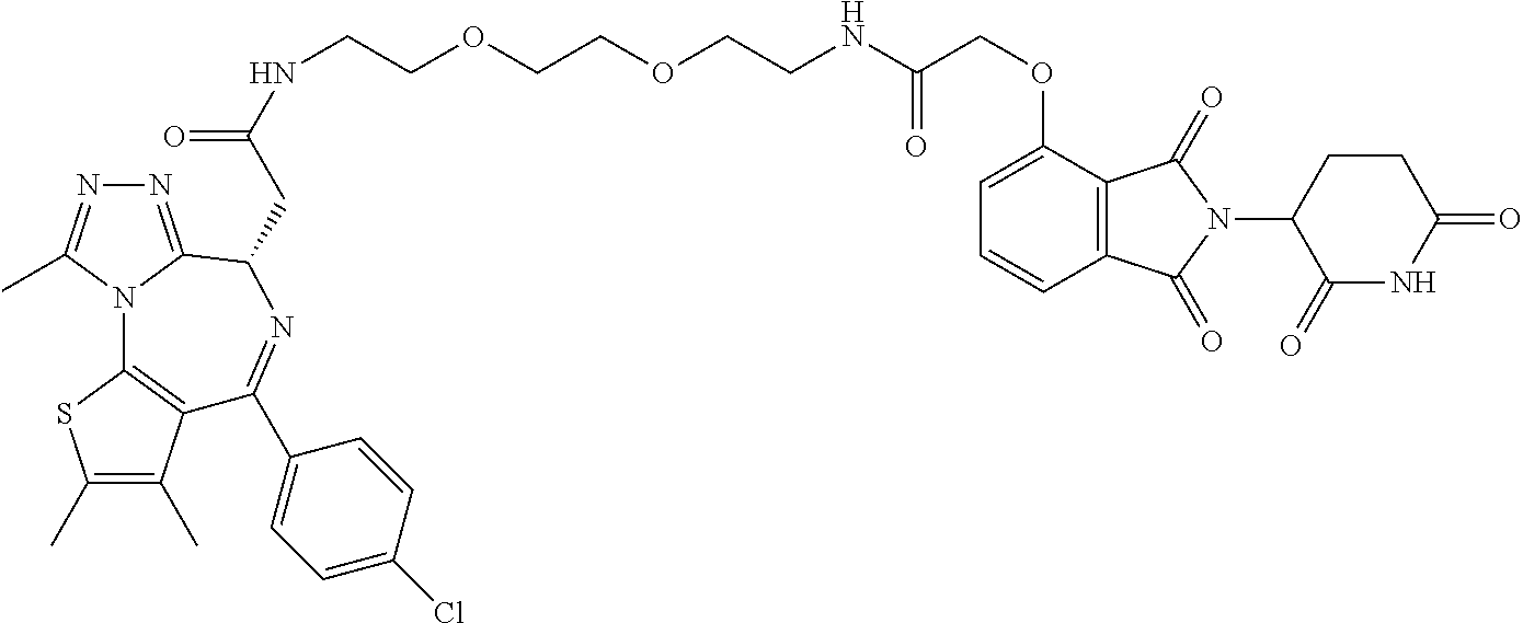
C1(C)=C(C)C2=C(S1)N1C(=NN=C1C)C(CC(=O)NCCOCCOCCNC(=O)COC1=CC=CC3=C1C(=O)N(C1C(=O)NC(=O)CC1)C3=O)N=C2C1=CC=C(Cl)C=C1
